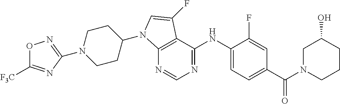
N1(C2=NOC([F3C])=N2)CCC(N2C3=C(C(NC4=CC=C(C(N5CC(O)CCC5)=O)C=C4F)=NC=N3)C(F)=C2)CC1
